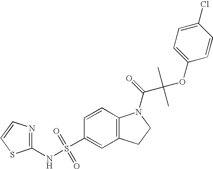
C1(NS(C2=CC3=C(C=C2)N(C(=O)C(OC2=CC=C(Cl)C=C2)(C)C)CC3)(=O)=O)=NC=CS1
